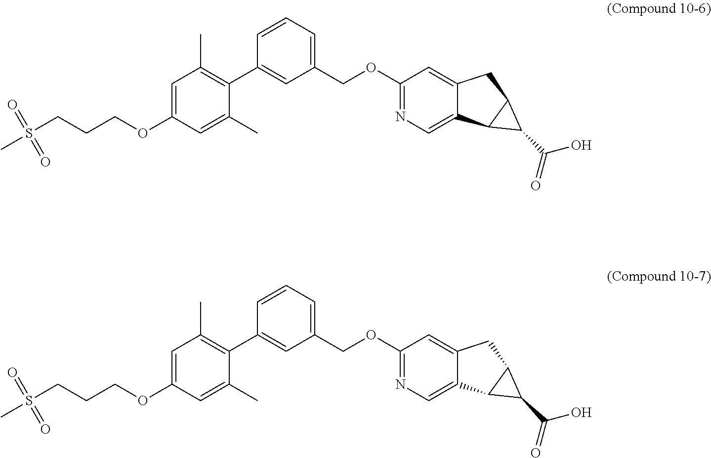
S(CCCOC1=CC(C)=C(C2=CC(COC3=NC=C4C(=C3)CC3C4C3C(O)=O)=CC=C2)C(C)=C1)(C)(=O)=O.S(CCCOC1=CC(C)=C(C2=CC(COC3=NC=C4C(=C3)CC3C4C3C(O)=O)=CC=C2)C(C)=C1)(C)(=O)=O
